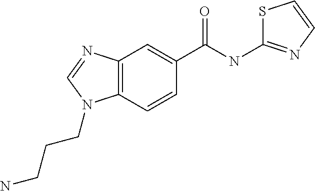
C12=C(C=CC(C(=O)NC3=NC=CS3)=C1)N(CCCN)C=N2
